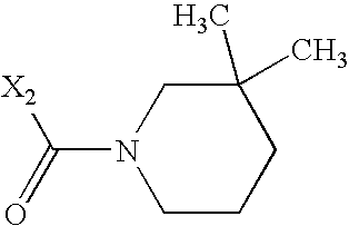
N1(C(=O)[X2])CCCC(C)(C)C1
